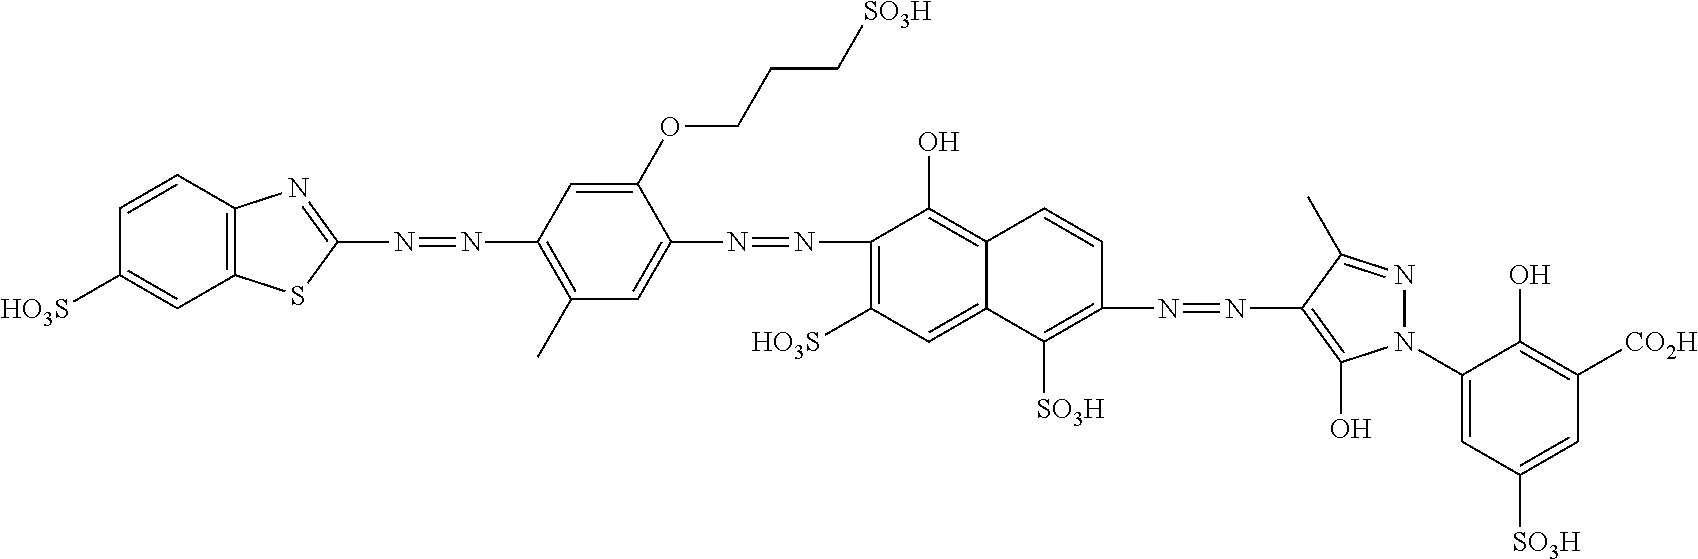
N(=NC1=C(C)C=C(N=NC2=C([HO3S])C=C3C(=C2O)C=CC(N=NC2=C(O)N(C4=CC([SO3H])=CC([CO2H])=C4O)N=C2C)=C3[SO3H])C(OCCC[SO3H])=C1)C1=NC2=C(S1)C=C([HO3S])C=C2
